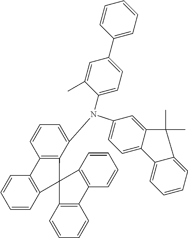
C12=CC=C(N(C3=CC=C(C4=CC=CC=C4)C=C3C)C3=CC=CC4=C3C3(C5=C4C=CC=C5)C4=C(C=CC=C4)C4=C3C=CC=C4)C=C1C(C)(C)C1=CC=CC=C21
